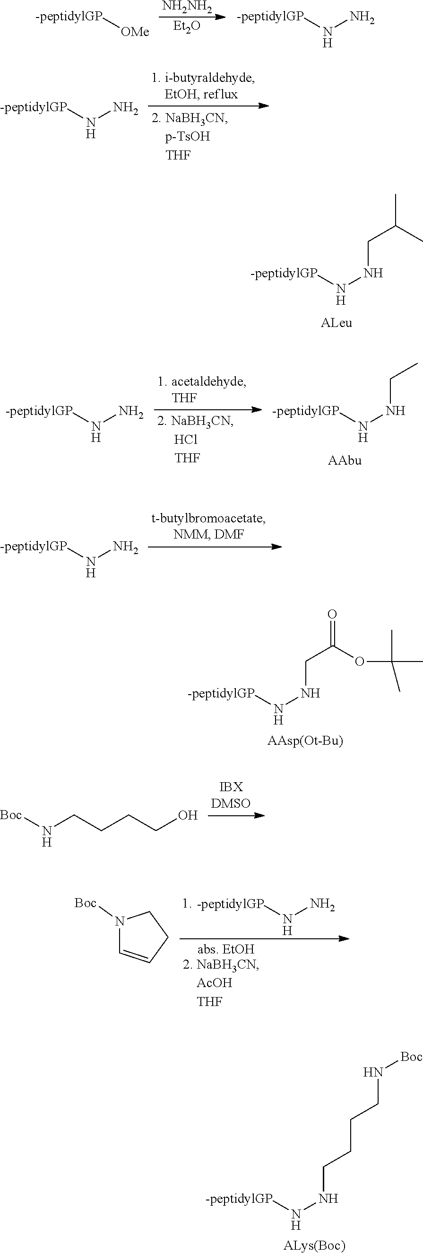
[-peptidylGP]NNCC(C)C.[-peptidylGP]NNCC(=O)OC(C)(C)C.[AAsp(Ot-Bu)].[-peptidylGP]NNCCCCN[Boc].[ALys(Boc)].[NH2NH2].[Et2O].[-peptidylGP][OMe].[-peptidylGP]NN.[-peptidylGP]NN.[-peptidylGP]NNCC.[-peptidylGP]NN.[-peptidylGP]NN.[Boc]NCCCCO.[-peptidylGP]NN.N1([Boc])C=CCC1
